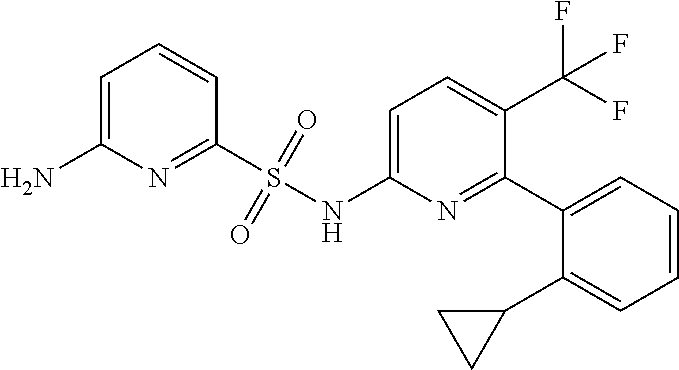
C1=C(NS(C2=NC(N)=CC=C2)(=O)=O)N=C(C2=CC=CC=C2C2CC2)C(C(F)(F)F)=C1
